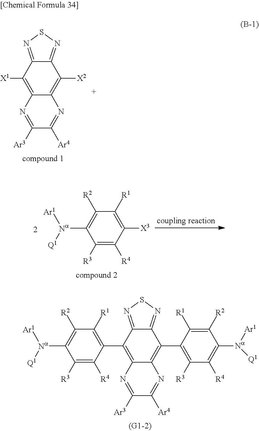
C1([Ar3])=NC2=C([X1])C3=NSN=C3C([X2])=C2N=C1[Ar4].C1([Ar3])=NC2=C(C3=C([R1])C([R2])=C([Na]([Ar1])[Q1])C([R3])=C3[R4])C3=NSN=C3C(C3=C([R3])C([R4])=C([Na]([Ar1])[Q1])C([R2])=C3[R1])=C2N=C1[Ar4].C1([R3])=C([R4])C([X3])=C([R1])C([R2])=C1[Na]([Ar1])[Q1]
